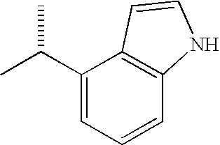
CC(C1=CC=CC2=C1C=CN2)C
